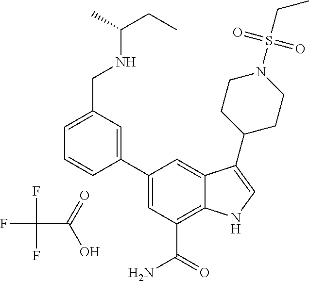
C1(C2=CC(CNC(CC)C)=CC=C2)=CC(C(=O)N)=C2C(=C1)C(C1CCN(S(CC)(=O)=O)CC1)=CN2.C(C(O)=O)(F)(F)F
